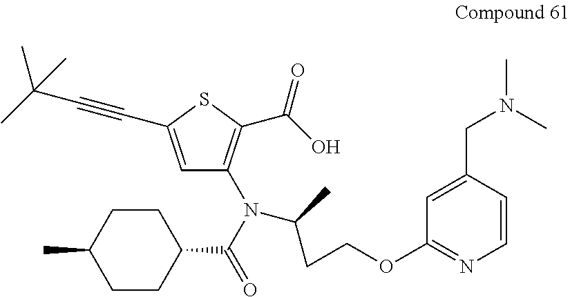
C1=C(C#CC(C)(C)C)SC(C(O)=O)=C1N(C(=O)C1CCC(C)CC1)C(CCOC1=NC=CC(CN(C)C)=C1)C
